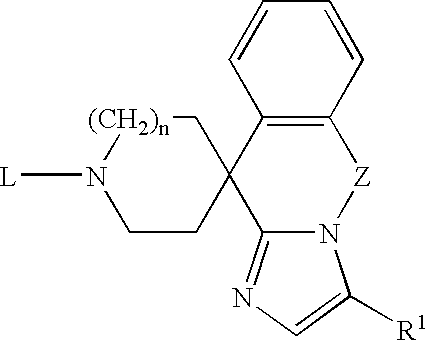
[L]N1CCC2(C[(CH2)n]1)C1=NC=C([R1])N1[Z]C1=C2C=CC=C1
